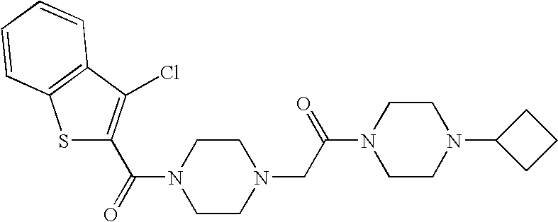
C(=O)(N1CCN(CC(N2CCN(C3CCC3)CC2)=O)CC1)C1=C(Cl)C2=C(S1)C=CC=C2
